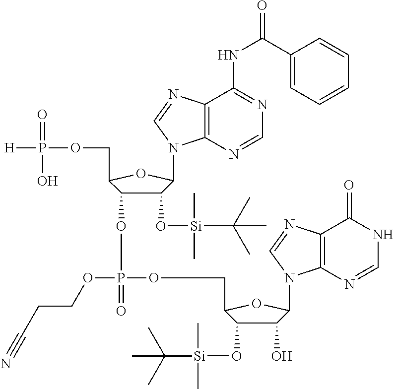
C1(O[Si](C(C)(C)C)(C)C)C(OP(OCC2C(O[Si](C(C)(C)C)(C)C)C(O)C(N3C4=C(C(=O)NC=N4)N=C3)O2)(OCCC#N)=O)C(COP([H])(=O)O)OC1N1C2=C(C(NC(=O)C3=CC=CC=C3)=NC=N2)N=C1
